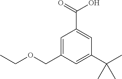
C1=C(COCC)C=C(C(C)(C)C)C=C1C(=O)O
